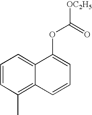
C1=CC(C)=C2C(=C1)C(OC([OC2H5])=O)=CC=C2
